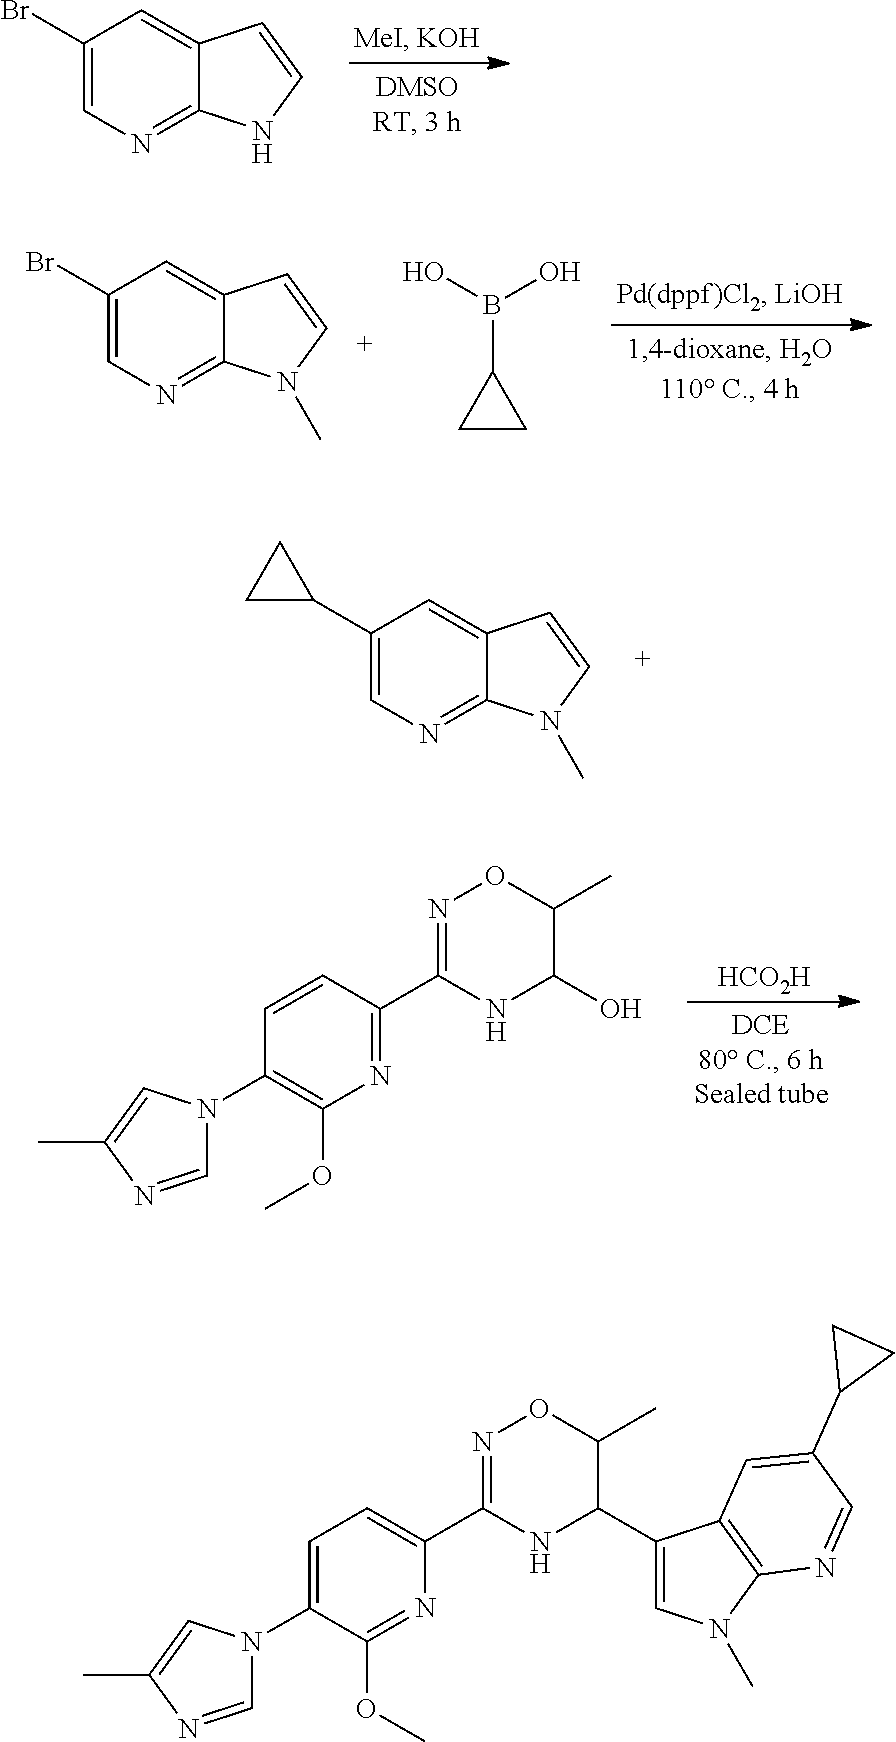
C1(Br)=CN=C2C(=C1)C=CN2.C1(Br)=CN=C2C(=C1)C=CN2C.C1CC1B(O)O.C1(C2CC2)=CN=C2C(=C1)C=CN2C.[HCO2H].N1=C(C2=NOC(C)C(O)N2)C=CC(N2C=NC(C)=C2)=C1OC.N1=C(OC)C(N2C=NC(C)=C2)=CC=C1C1=NOC(C)C(C2=CN(C)C3=C2C=C(C2CC2)C=N3)N1
